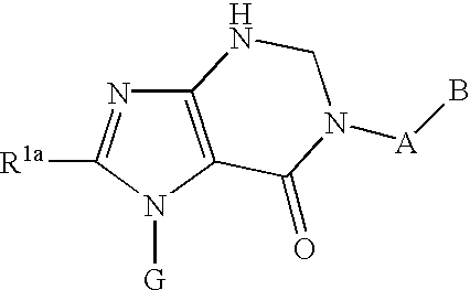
C12=C(N([G])C([R1a])=N1)C(=O)N([A]B)CN2
